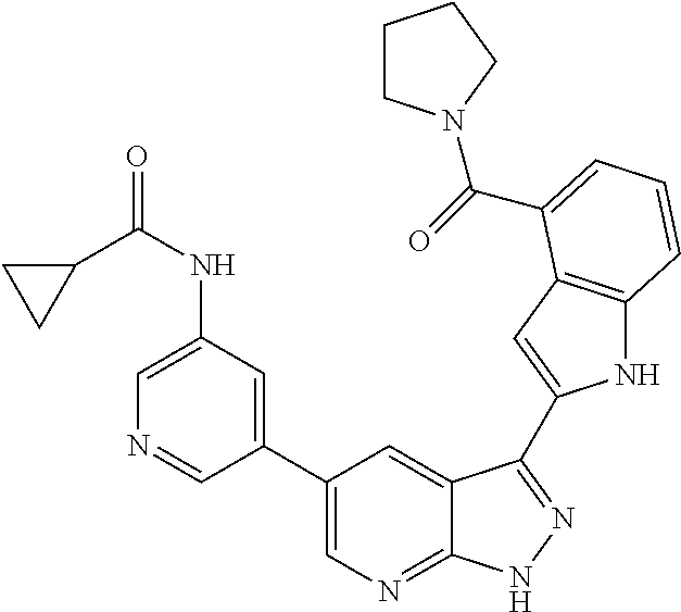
C1(C2=CN=C3C(=C2)C(C2=CC4=C(N2)C=CC=C4C(=O)N2CCCC2)=NN3)=CC(NC(=O)C2CC2)=CN=C1
